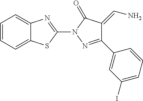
C1=CC=C2C(=C1)N=C(N1N=C(C3=CC(I)=CC=C3)C(=CN)C1=O)S2
